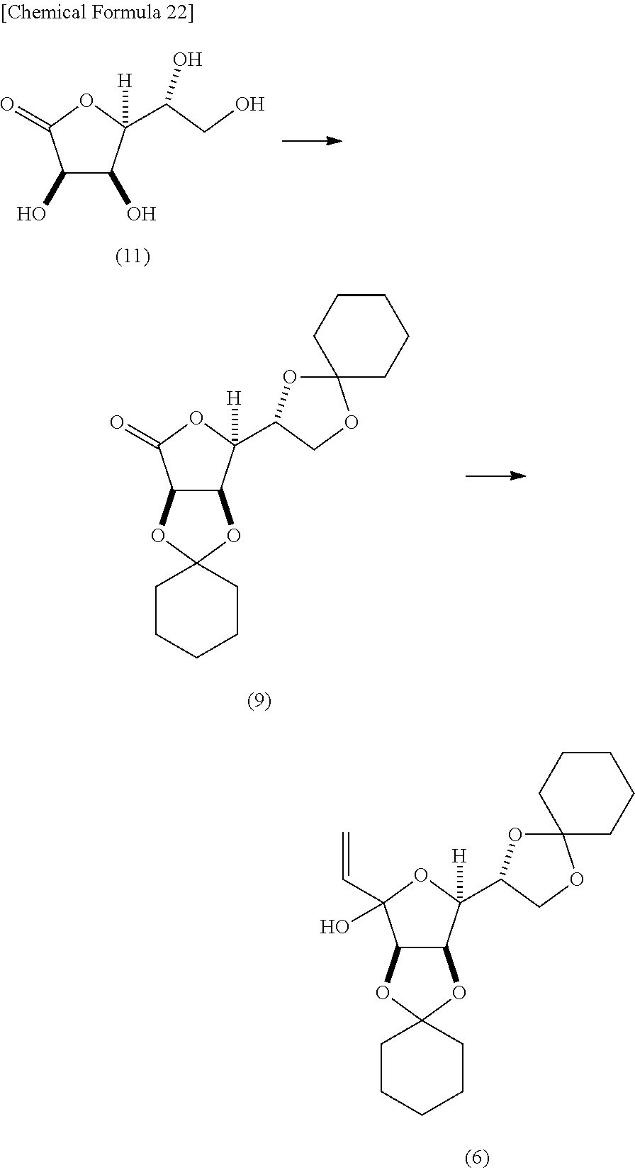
C1(O)C(O)C([H])(C(O)CO)OC1=O.C12C(C([H])(C3OC4(OC3)CCCCC4)OC1(C=C)O)OC1(O2)CCCCC1.C12C(C([H])(C3OC4(OC3)CCCCC4)OC1=O)OC1(O2)CCCCC1
